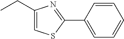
CCC1=CSC(C2=CC=CC=C2)=N1
